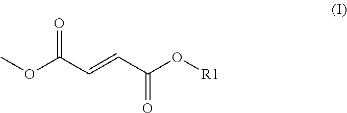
O(C(C=CC(O[R1])=O)=O)C
